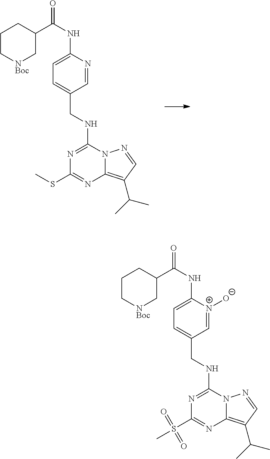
N1=C(NCC2=CC=C(NC(=O)C3CCC[NBoc]C3)N=C2)N2C(=C(C(C)C)C=N2)N=C1SC.N1=C(NCC2=CC=C(NC(=O)C3CCC[NBoc]C3)[N+]([O-])=C2)N2C(=C(C(C)C)C=N2)N=C1S(C)(=O)=O
